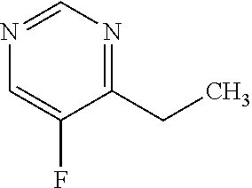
C1(CC)=NC=NC=C1F
